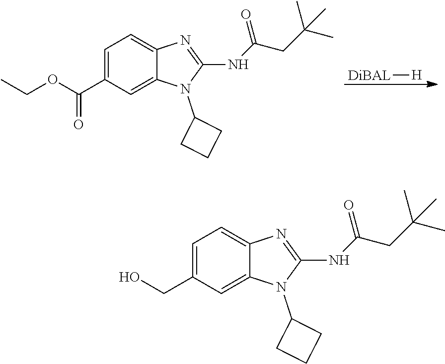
[DiBAL][H].C1=C(C(OCC)=O)C=C2C(=C1)N=C(NC(CC(C)(C)C)=O)N2C1CCC1.C1=C(CO)C=C2C(=C1)N=C(NC(CC(C)(C)C)=O)N2C1CCC1
